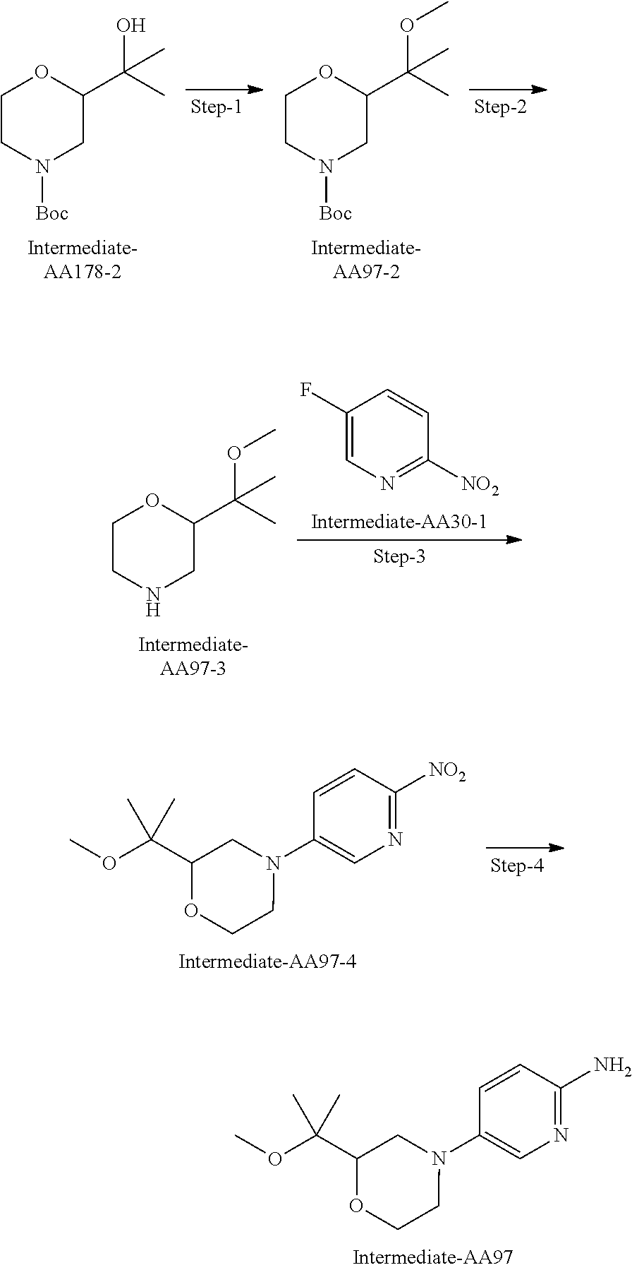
C1CN([Boc])CC(C(C)(O)C)O1.C1CN([Boc])CC(C(C)(OC)C)O1.C1(F)=CN=C([NO2])C=C1.C1CNCC(C(C)(OC)C)O1.C1=CC([NO2])=NC=C1N1CC(C(OC)(C)C)OCC1.C1=CC(N)=NC=C1N1CC(C(OC)(C)C)OCC1
